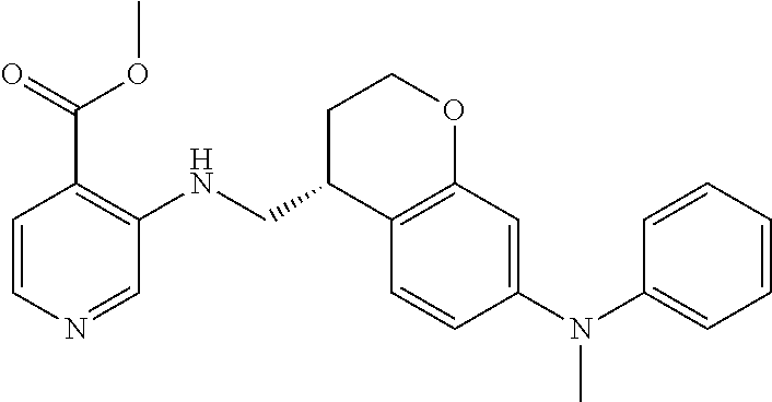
C1=CC(N(C2=CC=CC=C2)C)=CC2=C1C(CNC1=C(C(OC)=O)C=CN=C1)CCO2
